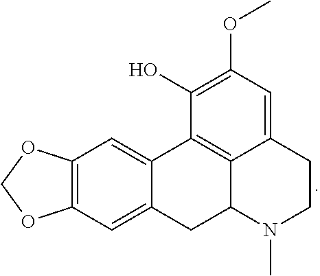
C12=CC(OC)=C(O)C3=C1C(CC1=CC4=C(C=C31)OCO4)N(C)CC2
